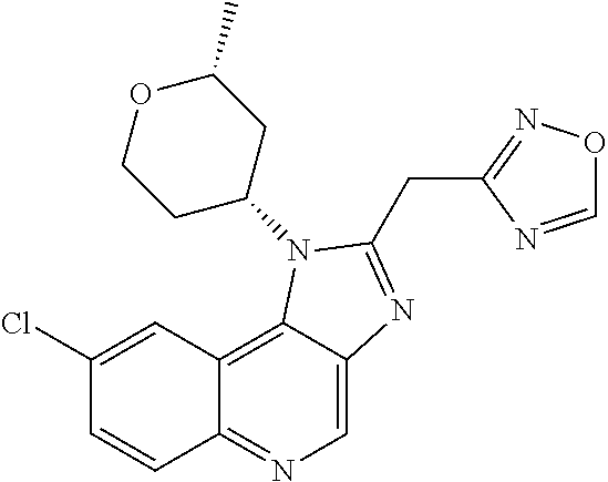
C1=C2C(=C3C(=N1)C=CC(Cl)=C3)N(C1CC(C)OCC1)C(CC1=NOC=N1)=N2
